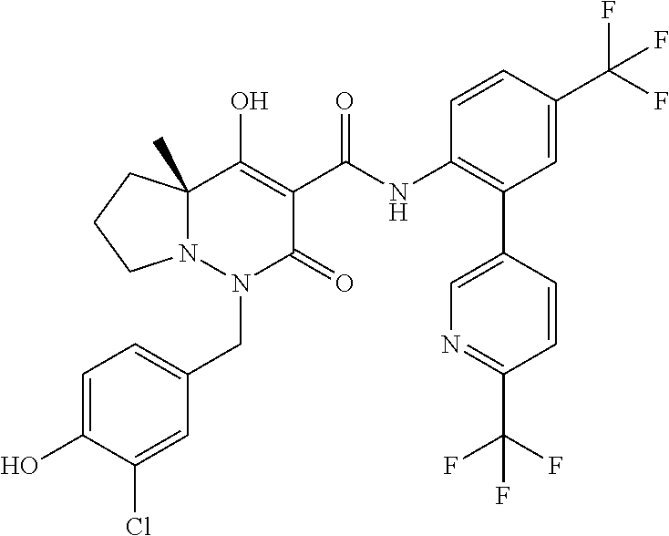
C1(NC(=O)C2=C(O)C3(C)N(N(CC4=CC=C(O)C(Cl)=C4)C2=O)CCC3)=C(C2=CN=C(C(F)(F)F)C=C2)C=C(C(F)(F)F)C=C1
